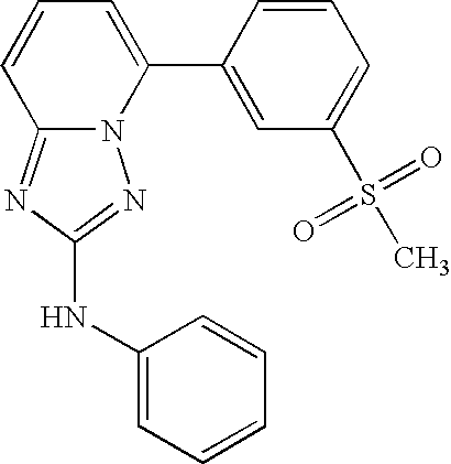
N12C(=NC(NC3=CC=CC=C3)=N1)C=CC=C2C1=CC(S(C)(=O)=O)=CC=C1
